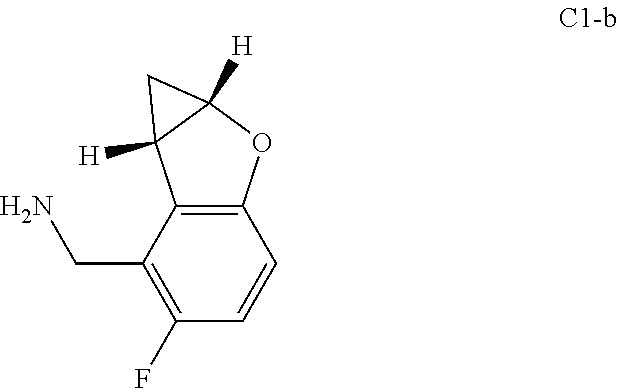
C12=C(C(CN)=C(F)C=C1)C1([H])C([H])(O2)C1
